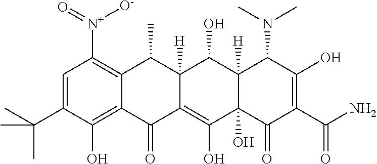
C1=C(C(C)(C)C)C(O)=C2C(=C1[N+](=O)[O-])C(C)C1([H])C(=C(O)C3(O)C([H])(C1O)C(N(C)C)C(O)=C(C(N)=O)C3=O)C2=O
